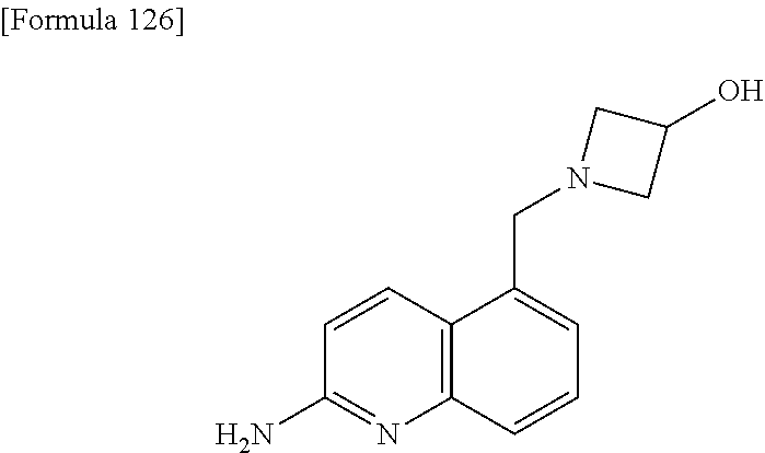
NC1=NC2=C(C=C1)C(CN1CC(O)C1)=CC=C2
